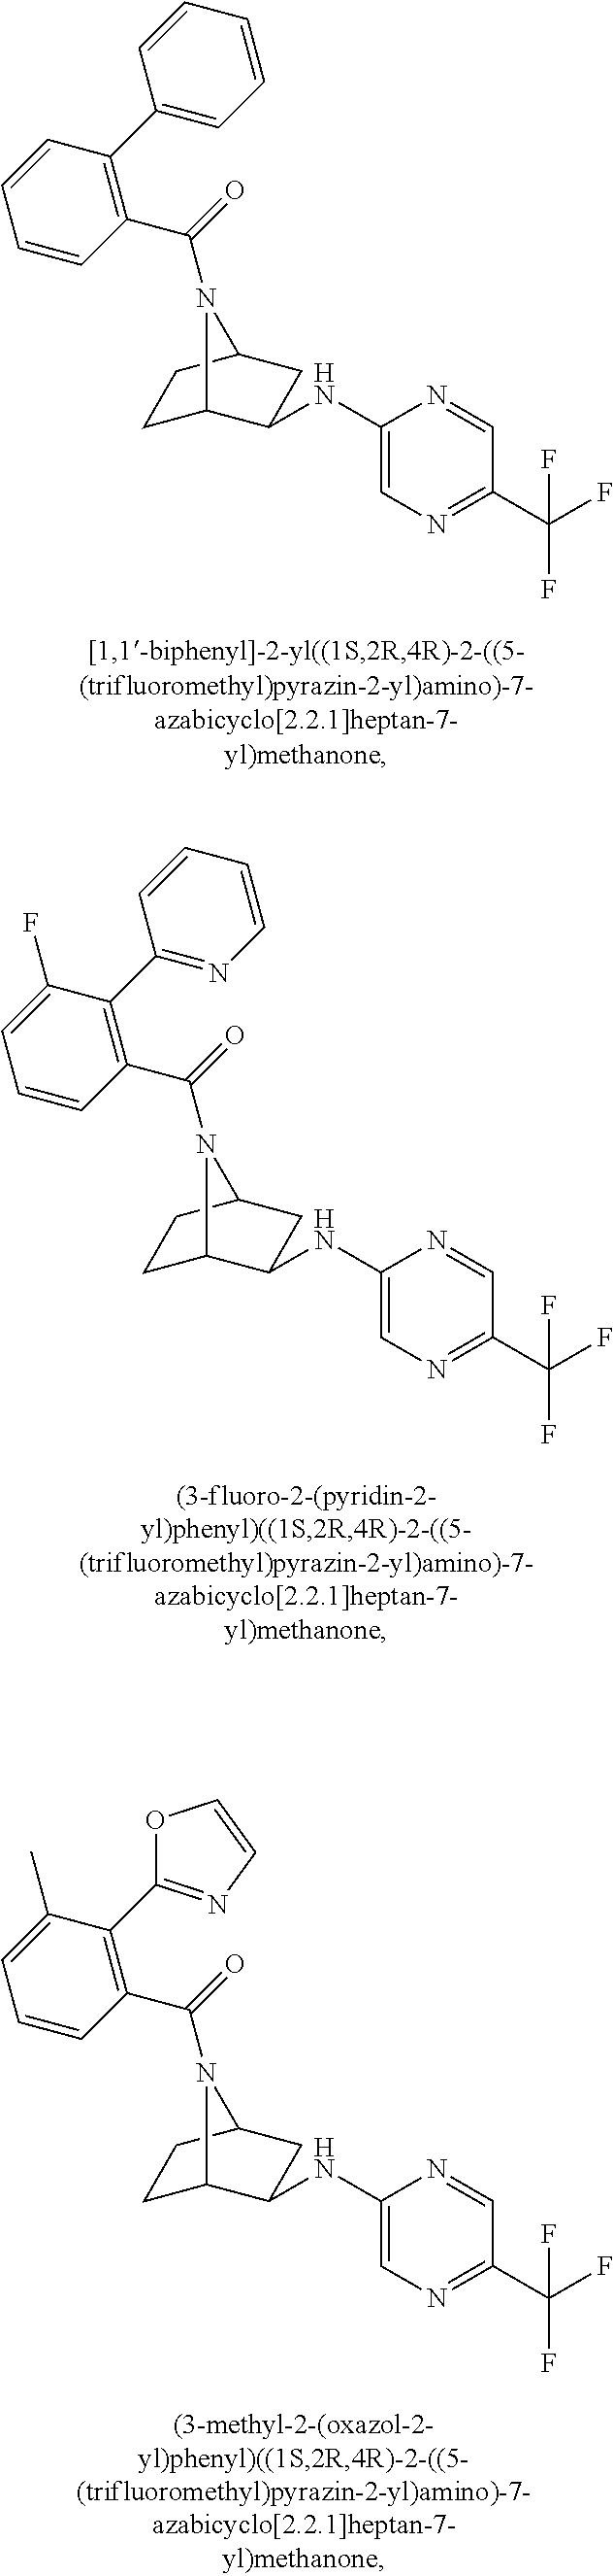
C1C2C(NC3=CN=C(C(F)(F)F)C=N3)CC(C1)N2C(=O)C1=C(C2=CC=CC=C2)C=CC=C1.C1C2C(NC3=CN=C(C(F)(F)F)C=N3)CC(C1)N2C(=O)C1=C(C2=NC=CC=C2)C(F)=CC=C1.C1C2C(NC3=CN=C(C(F)(F)F)C=N3)CC(C1)N2C(=O)C1=C(C2=NC=CO2)C(C)=CC=C1
